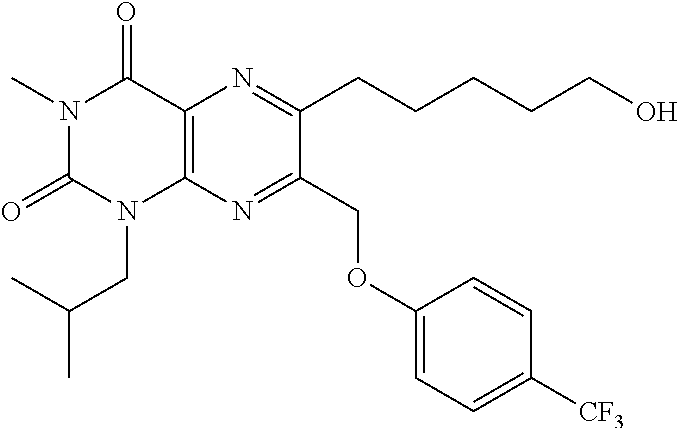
N1(C)C(=O)N(CC(C)C)C2=C(C1=O)N=C(CCCCCO)C(COC1=CC=C([CF3])C=C1)=N2
